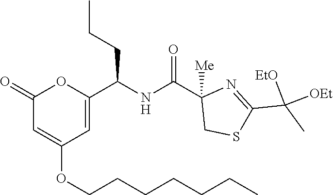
C1(=O)C=C(OCCCCCCC)C=C(C(NC(C2([Me])CSC(C(C)([OEt])[OEt])=N2)=O)CCC)O1
